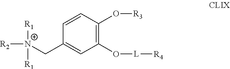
[N+](CC1=CC(O[L][R4])=C(O[R3])C=C1)([R1])([R2])[R1]
